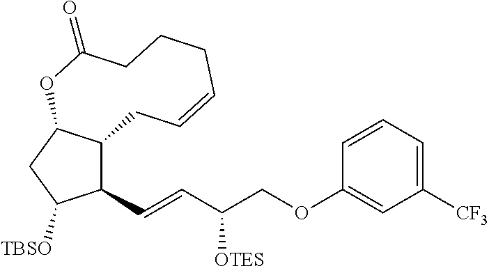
C1(C=CC(COC2=CC([CF3])=CC=C2)[OTES])C2C(CC1[TBSO])OC(=O)CCCC=CC2
